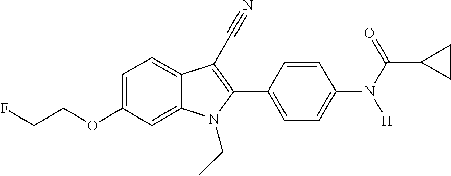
C1=C2C(=CC=C1OCCF)C(C#N)=C(C1=CC=C(N([H])C(C3CC3)=O)C=C1)N2CC
